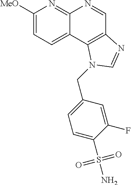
C1([MeO])=CC=C2C(=N1)N=CC1=C2N(CC2=CC=C(S(N)(=O)=O)C(F)=C2)C=N1
